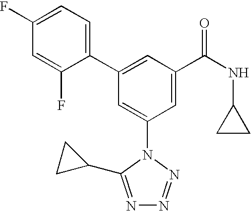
C1(C2=CC(C(NC3CC3)=O)=CC(N3C(C4CC4)=NN=N3)=C2)=CC=C(F)C=C1F
